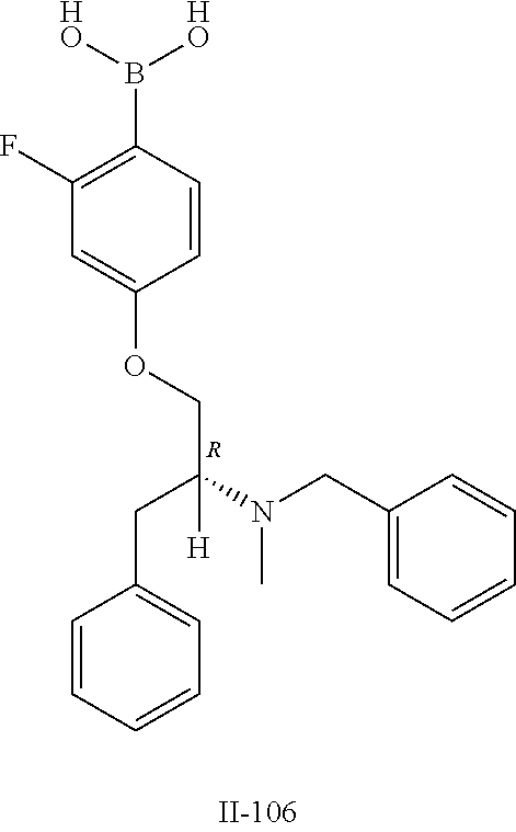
C1(F)=C(B([HO])[HO])C=CC(OCC(N(C)CC2=CC=CC=C2)(CC2=CC=CC=C2)[H])=C1.[R]
